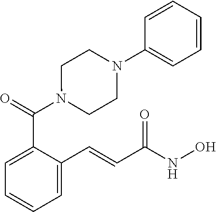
N1(C(C2=CC=CC=C2C=CC(NO)=O)=O)CCN(C2=CC=CC=C2)CC1
